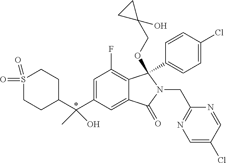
S1(=O)(=O)CCC(C(C2=CC(F)=C3C(=C2)C(=O)N(CC2=NC=C(Cl)C=N2)C3(C2=CC=C(Cl)C=C2)OCC2(O)CC2)(O)C)CC1
